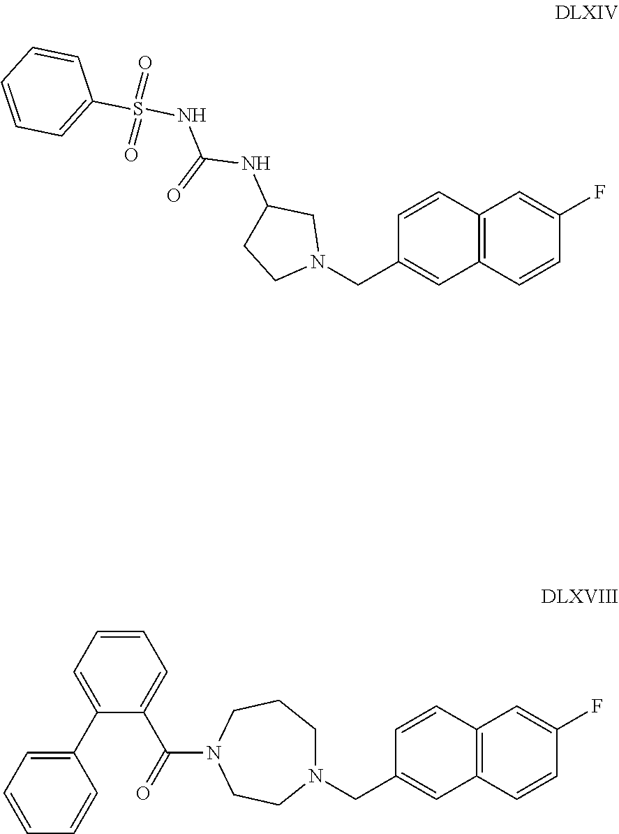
C12=C(C=CC(F)=C1)C=C(CN1CC(NC(NS(C3=CC=CC=C3)(=O)=O)=O)CC1)C=C2.C12=C(C=CC(F)=C1)C=C(CN1CCCN(C(C3=CC=CC=C3C3=CC=CC=C3)=O)CC1)C=C2
